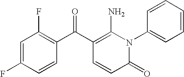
C1(=O)N(C2=CC=CC=C2)C(N)=C(C(C2=C(F)C=C(F)C=C2)=O)C=C1
